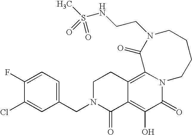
C1(CN2C(=O)C3=C(O)C(=O)N4C(=C3CC2)C(=O)N(CCNS(C)(=O)=O)CCCC4)=CC=C(F)C(Cl)=C1
